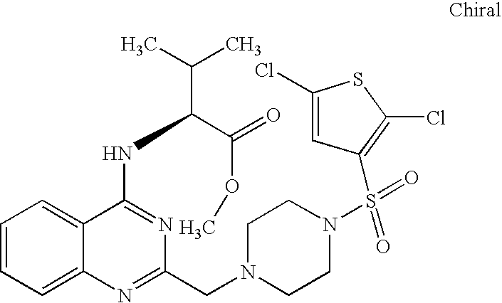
C1=CC=C2C(=C1)C(NC(C(C)C)C(=O)OC)=NC(CN1CCN(S(=O)(=O)C3=C(Cl)SC(Cl)=C3)CC1)=N2
